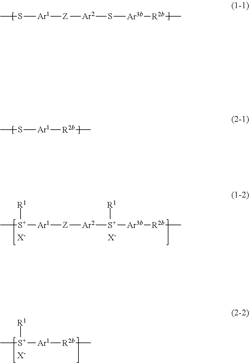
C[S+]([Ar1][Z][Ar2][S+]([Ar3b][R2b]C)[R1])[R1].[X-].[X-].C[S+]([Ar1][R2b]C)[R1].[X-].CS[Ar1][Z][Ar2]S[Ar3b][R2b]C.CS[Ar1][R2b]C
